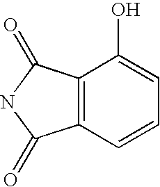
C12=C(C(=O)NC1=O)C(O)=CC=C2
